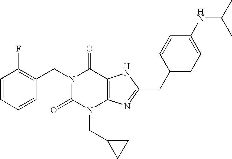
C1=CC=CC(CN2C(=O)N(CC3CC3)C3=C(C2=O)NC(CC2=CC=C(NC(C)C)C=C2)=N3)=C1F
